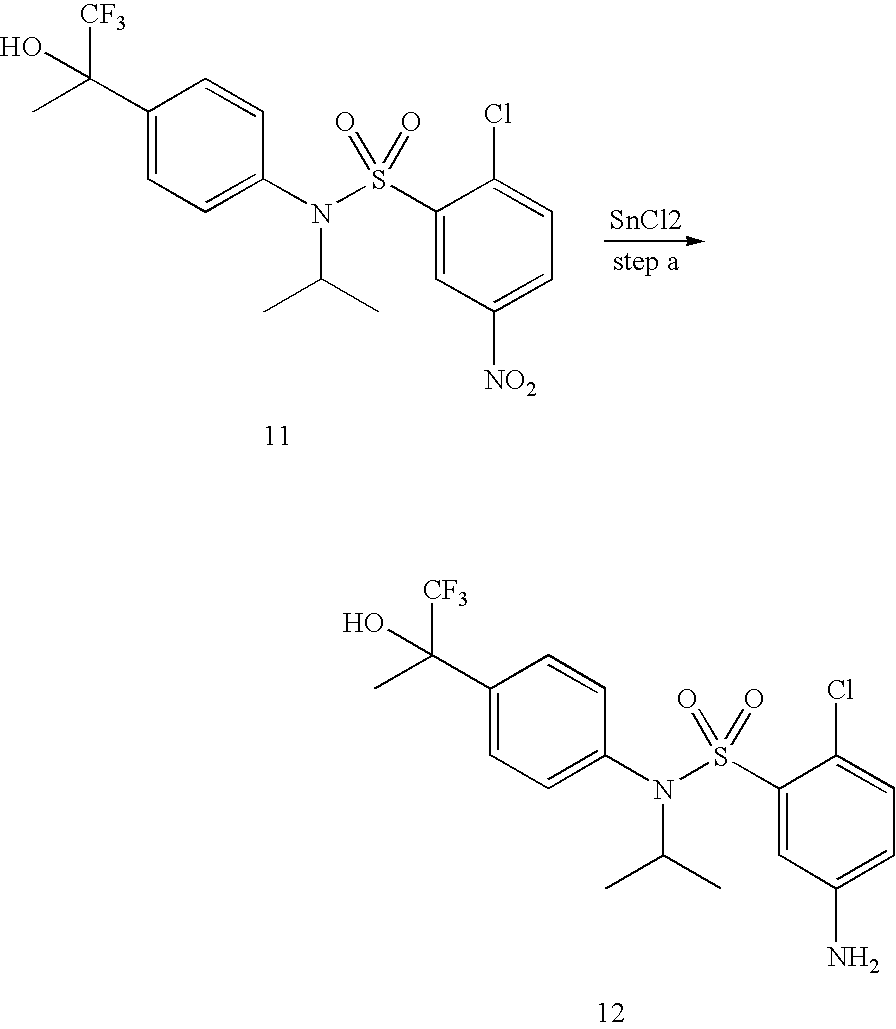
[SnCl2].C1(C(C)(O)[CF3])=CC=C(N(S(C2=CC([NO2])=CC=C2Cl)(=O)=O)C(C)C)C=C1.C1(C(C)(O)[CF3])=CC=C(N(S(C2=CC(N)=CC=C2Cl)(=O)=O)C(C)C)C=C1
